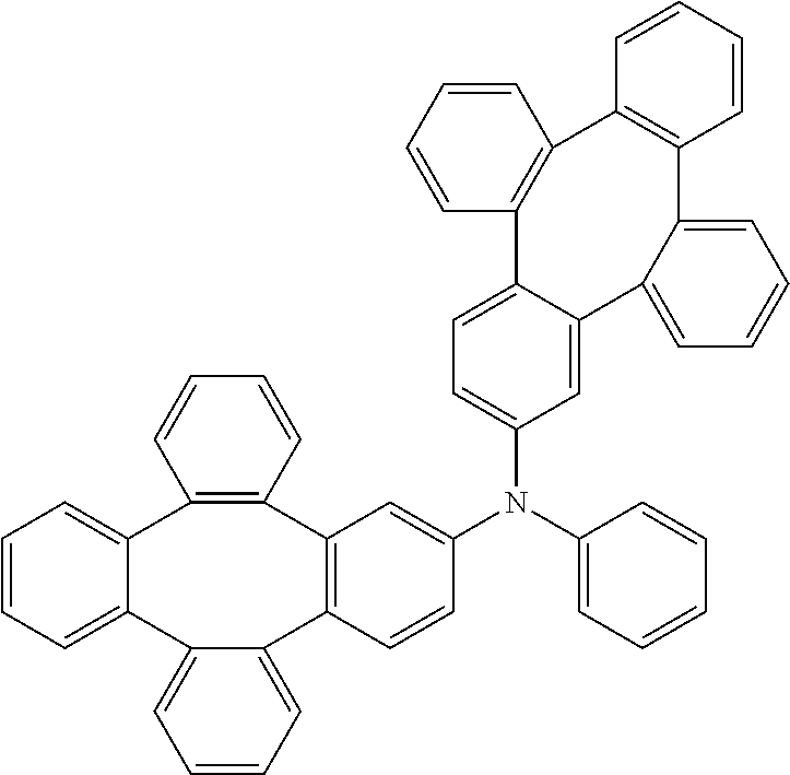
C1=CC=C2C(=C1)C1=C(C=CC=C1)C1=C(C3=CC=CC=C23)C=CC(N(C2=CC=CC=C2)C2=CC=C3C(=C2)C2=CC=CC=C2C2=C(C4=C3C=CC=C4)C=CC=C2)=C1
